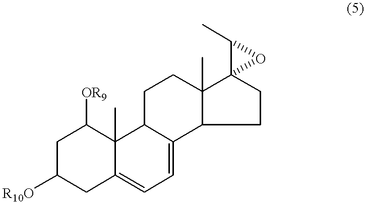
C1C([R10O])CC2=CC=C3C(C2(C)C1[OR9])CCC1(C)C3CCC12C(C)O2
